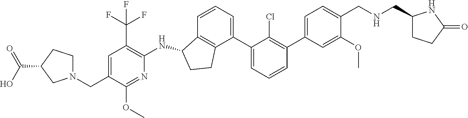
C(C1=CC(C(F)(F)F)=C(NC2C3=C(CC2)C(C2=CC=CC(C4=CC=C(CNCC5CCC(=O)N5)C(OC)=C4)=C2Cl)=CC=C3)N=C1OC)N1CCC(C(O)=O)C1
